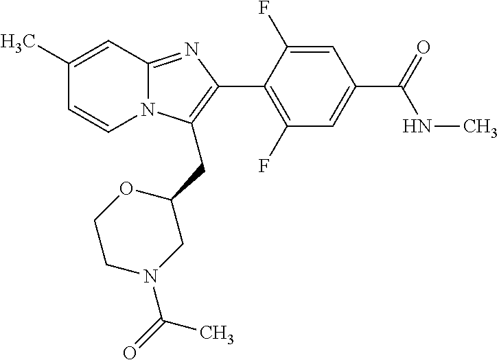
C1(C)=CC2=NC(C3=C(F)C=C(C(NC)=O)C=C3F)=C(CC3CN(C(=O)C)CCO3)N2C=C1
